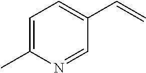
C1=C(C)N=CC(C=C)=C1
